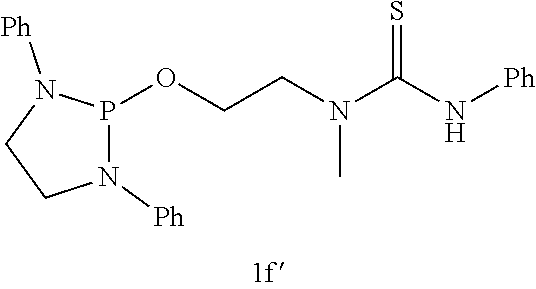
O(CCN(C(N[Ph])=S)C)P1N([Ph])CCN1[Ph]
